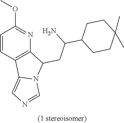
C1=CC2=C(N=C1OC)C(CC(C1CCC(C)(C)CC1)N)N1C2=CN=C1
